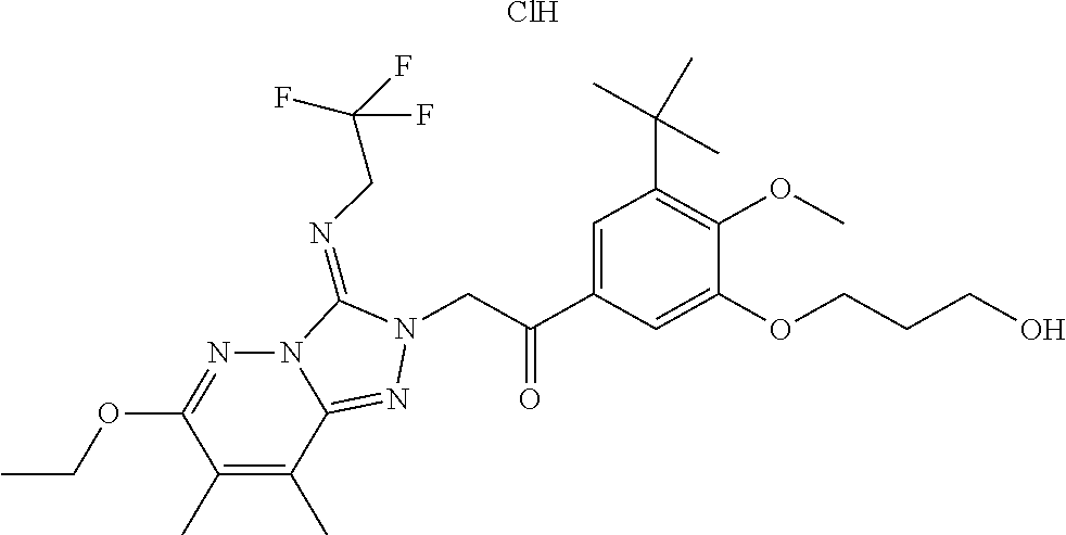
CCOC1=NN2C(=NN(CC(C3=CC(C(C)(C)C)=C(OC)C(OCCCO)=C3)=O)C2=NCC(F)(F)F)C(C)=C1C.Cl
